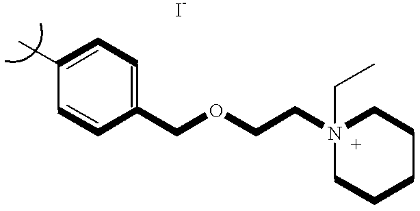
C1(C)=CC=C(COCCN2(CC)CCCCC2)C=C1
